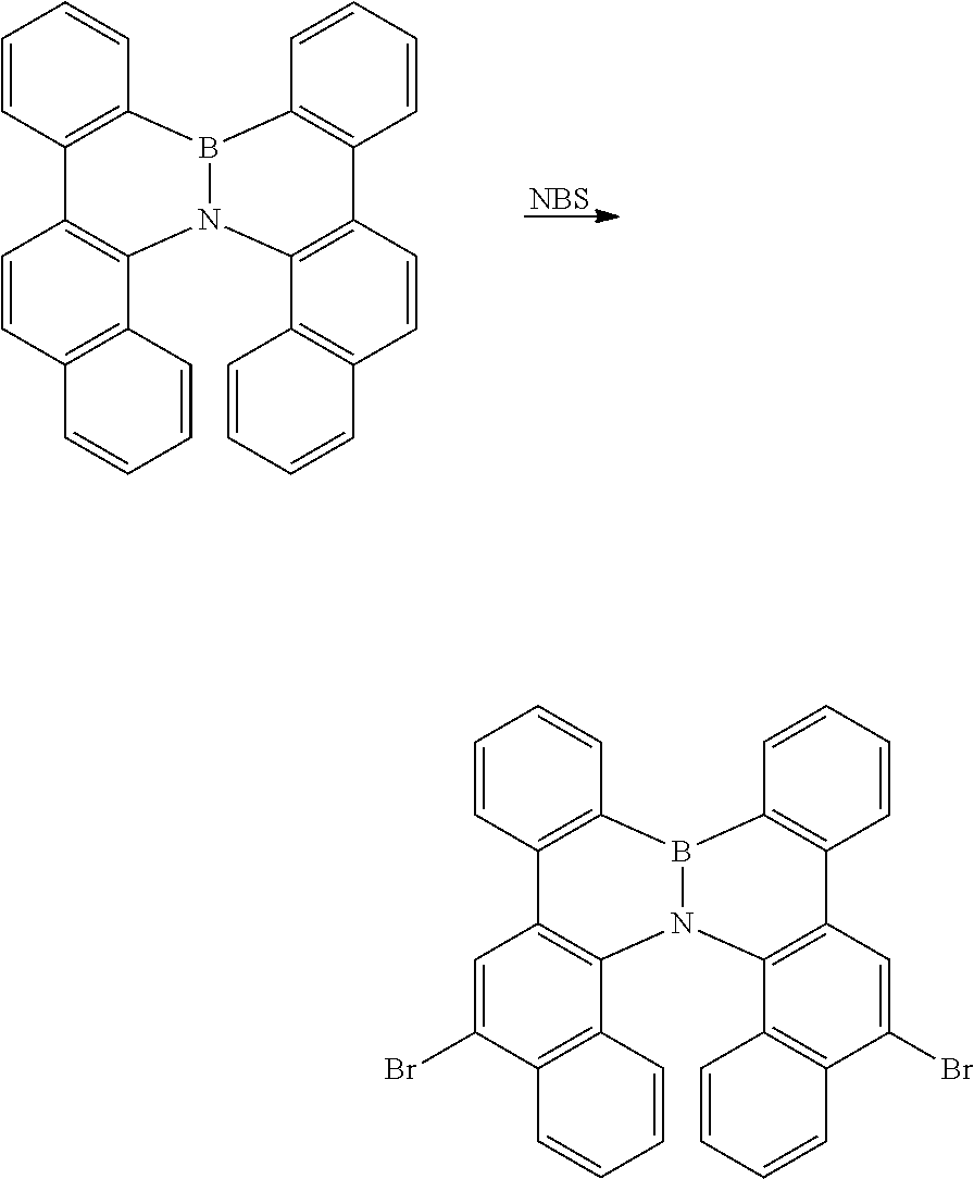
C12=C(B3N(C4=C1C=C(Br)C1=C4C=CC=C1)C1=C(C=C(Br)C4=C1C=CC=C4)C1=C3C=CC=C1)C=CC=C2.C12=C(B3N(C4=C1C=CC1=C4C=CC=C1)C1=C(C=CC4=C1C=CC=C4)C1=C3C=CC=C1)C=CC=C2.[NBS]
